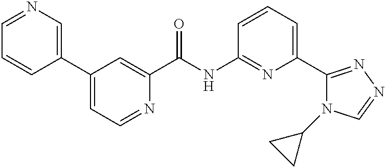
C1=CC(C2=CC=NC(C(NC3=NC(C4=NN=CN4C4CC4)=CC=C3)=O)=C2)=CN=C1
